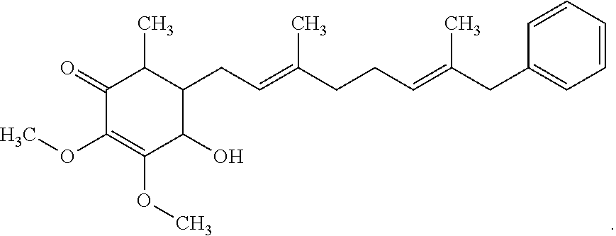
C1(=O)C(OC)=C(OC)C(O)C(CC=C(CCC=C(CC2=CC=CC=C2)C)C)C1C
